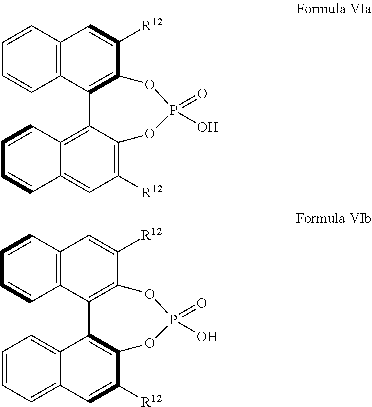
C12=C(C=CC=C1)C=C([R12])C1=C2C2=C3C(=CC([R12])=C2OP(=O)(O)O1)C=CC=C3.C12=C(C=CC=C1)C=C([R12])C1=C2C2=C(C([R12])=CC3=CC=CC=C23)OP(=O)(O)O1
